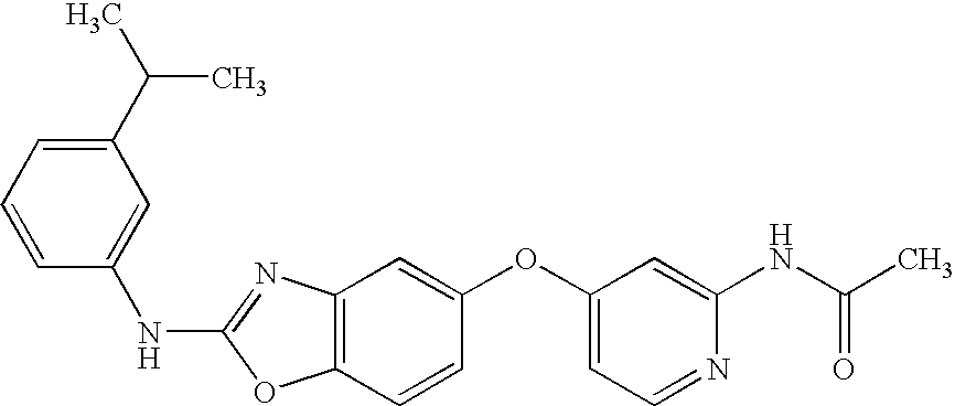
C1(C(C)C)=CC=CC(NC2=NC3=C(O2)C=CC(OC2=CC=NC(NC(C)=O)=C2)=C3)=C1
